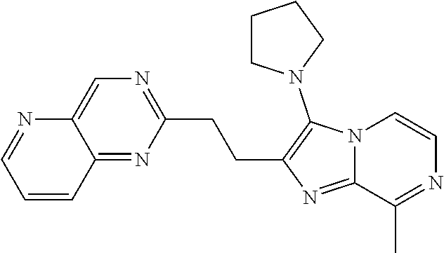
C(C1=C(N2CCCC2)N2C(=N1)C(C)=NC=C2)CC1=NC=C2C(=N1)C=CC=N2
